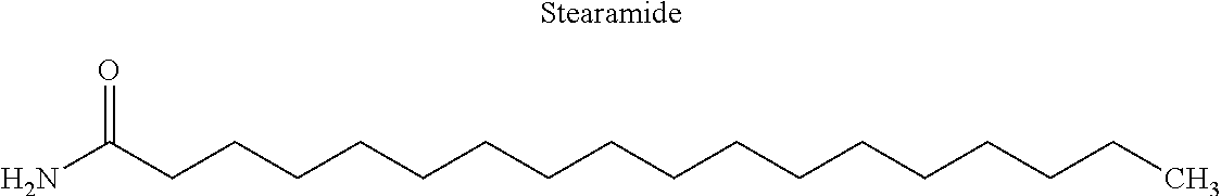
NC(CCCCCCCCCCCCCCCCC)=O.[Stearamide]
